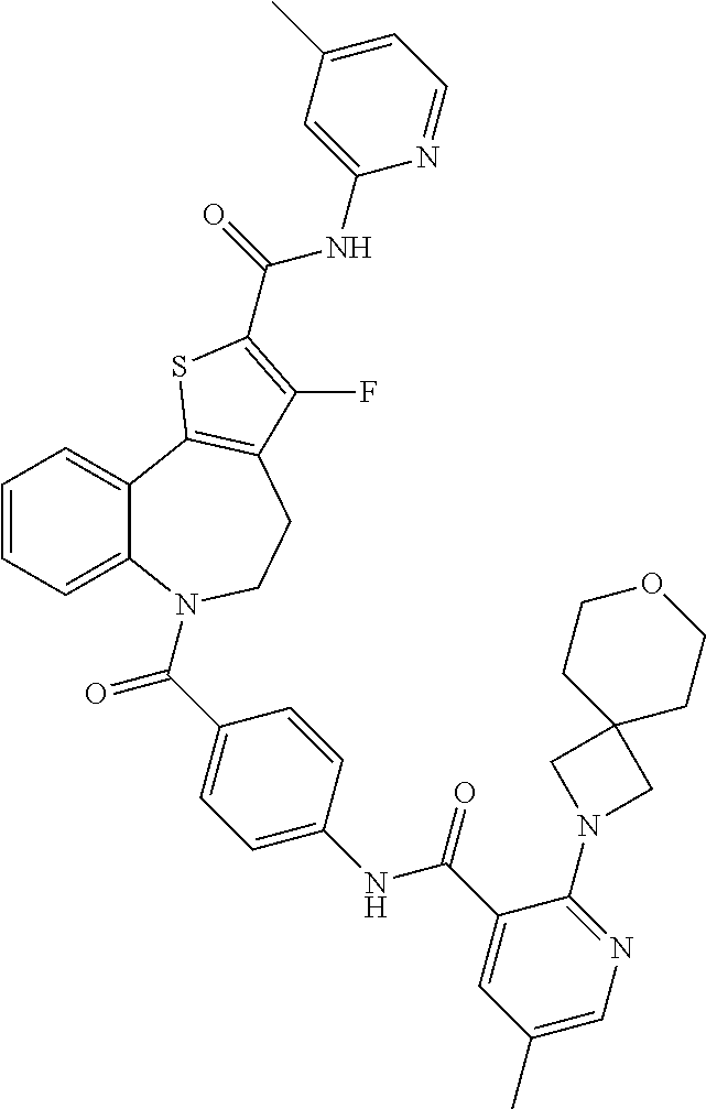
C1=CC=C2C(=C1)C1=C(CCN2C(=O)C2=CC=C(NC(=O)C3=CC(C)=CN=C3N3CC4(C3)CCOCC4)C=C2)C(F)=C(C(NC2=CC(C)=CC=N2)=O)S1
